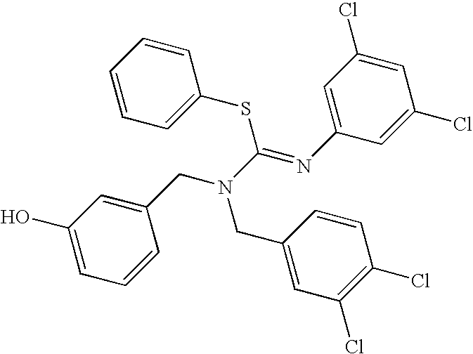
C1(O)=CC=CC(CN(C(=NC2=CC(Cl)=CC(Cl)=C2)SC2=CC=CC=C2)CC2=CC(Cl)=C(Cl)C=C2)=C1
